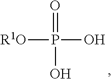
[R1O]P(O)(=O)O
